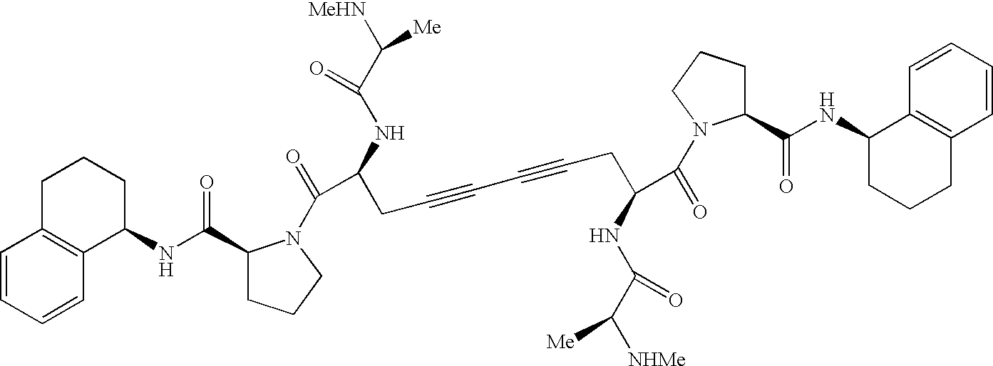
C1=CC=CC2=C1CCCC2NC(=O)C1CCCN1C(=O)C(NC(C([MeHN])[Me])=O)CC#CC#CCC(C(=O)N1C(C(NC2CCCC3=C2C=CC=C3)=O)CCC1)NC(=O)C([NHMe])[Me]
